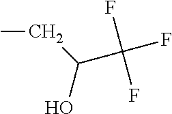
OC(CC)C(F)(F)F
